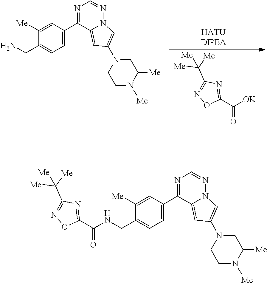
[OK]C(C1=NC(C([Me])([Me])[Me])=NO1)=O.C1([Me])=CC(C2=NC=NN3C2=CC(N2CCN([Me])C([Me])C2)=C3)=CC=C1CN.C1([Me])=CC(C2=NC=NN3C2=CC(N2CCN([Me])C([Me])C2)=C3)=CC=C1CNC(C1=NC(C([Me])([Me])[Me])=NO1)=O
